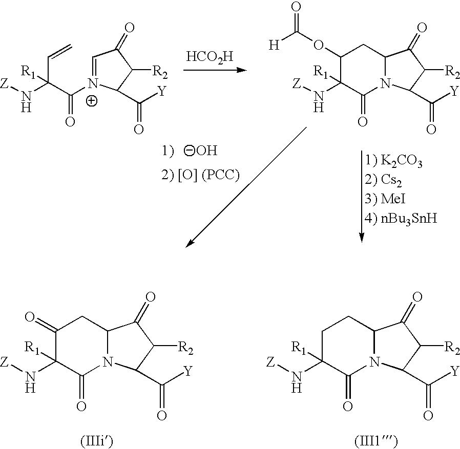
C12N(C(C([Y])=O)C([R2])C1=O)C(=O)C(N[Z])([R1])CC2.C12N(C(C([Y])=O)C([R2])C1=O)C(=O)C(N[Z])([R1])C(=O)C2.C1=[N+](C(C(C=C)(N[Z])[R1])=O)C(C([Y])=O)C([R2])C1=O.C12N(C(C([Y])=O)C([R2])C1=O)C(=O)C(N[Z])([R1])C(OC(=O)[H])C2.[HCO2H]
